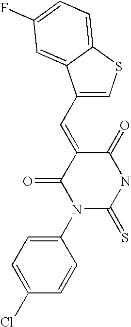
C(C1=CSC2=CC=C(F)C=C12)=C1C(=O)NC(=S)N(C2=CC=C(Cl)C=C2)C1=O
